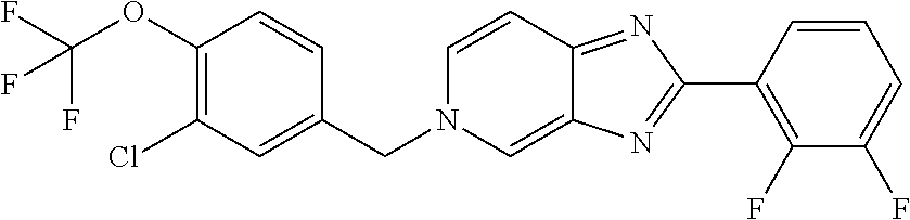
C1(OC(F)(F)F)=C(Cl)C=C(CN2C=C3C(=NC(C4=C(F)C(F)=CC=C4)=N3)C=C2)C=C1
